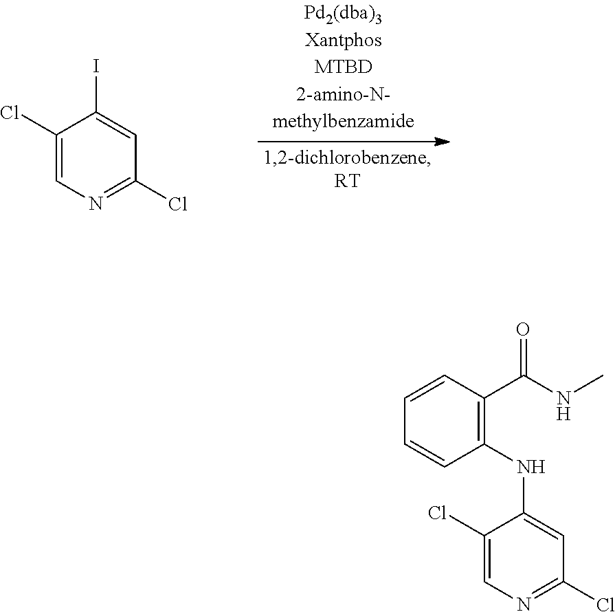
C1(Cl)=CN=C(Cl)C=C1I.C1(Cl)=CN=C(Cl)C=C1NC1=C(C(NC)=O)C=CC=C1
